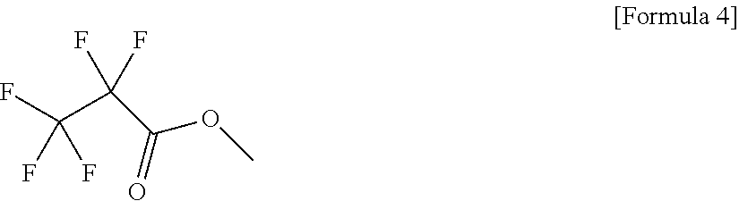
FC(C(F)(F)C(=O)OC)(F)F
